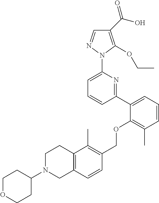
C1(C(O)=O)=C(OCC)N(C2=CC=CC(C3=CC=CC(C)=C3OCC3=C(C)C4=C(C=C3)CN(C3CCOCC3)CC4)=N2)N=C1
